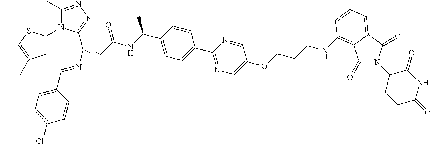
C(C(NC(C1=CC=C(C2=NC=C(OCCCNC3=C4C(=O)N(C5CCC(=O)NC5=O)C(=O)C4=CC=C3)C=N2)C=C1)C)=O)C(N=CC1=CC=C(Cl)C=C1)C1=NN=C(C)N1C1=CC(C)=C(C)S1
